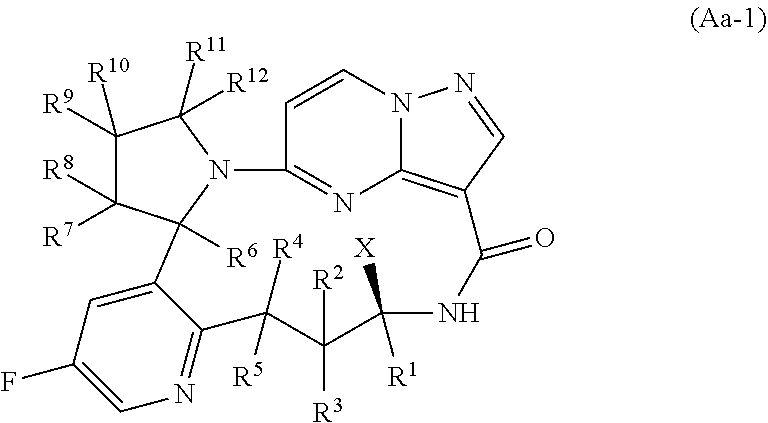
C12=C3C=NN1C=CC(=N2)N1C([R11])([R12])C([R9])([R10])C([R8])([R7])C1([R6])C1=CC(F)=CN=C1C([R5])([R4])C([R3])([R2])C([X])([R1])NC3=O
